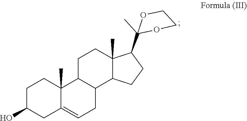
C1C(O)CC2=CCC3C(CCC4(C)C3CCC4C3(C)OCCO3)C2(C)C1
